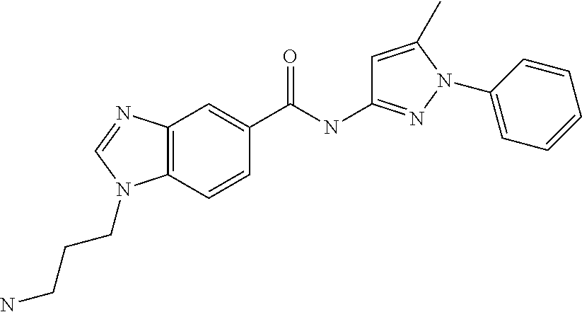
C12=C(C=CC(C(=O)NC3=NN(C4=CC=CC=C4)C(C)=C3)=C1)N(CCCN)C=N2
